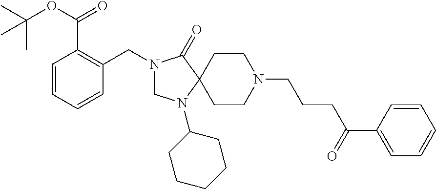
N1(CC2=C(C(OC(C)(C)C)=O)C=CC=C2)CN(C2CCCCC2)C2(C1=O)CCN(CCCC(C1=CC=CC=C1)=O)CC2
